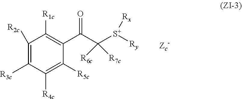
C1([R2c])=C([R3c])C([R4c])=C([R5c])C(C(=O)C([R6c])([R7c])[S+]([Rx])[Ry])=C1[R1c]
